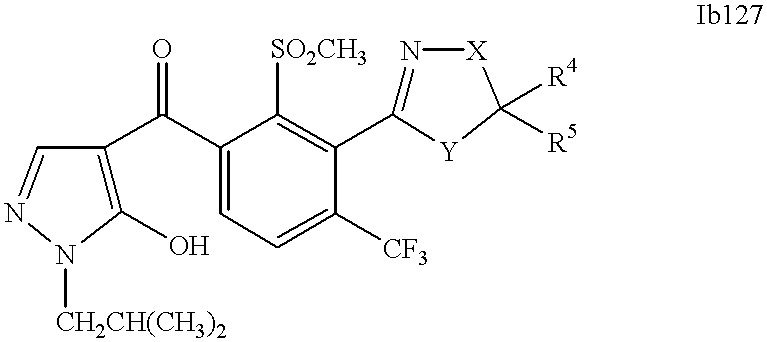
C1(O)=C(C(C2=CC=C([CF3])C(C3=N[X]C([R4])([R5])[Y]3)=C2[SO2CH3])=O)C=NN1[CH2CH(CH3)2]
